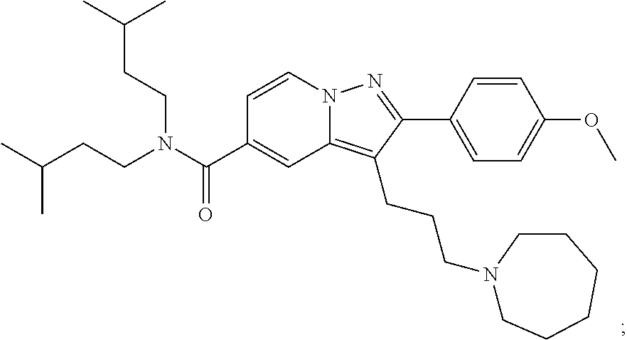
N12C(=C(CCCN3CCCCCC3)C(C3=CC=C(OC)C=C3)=N1)C=C(C(N(CCC(C)C)CCC(C)C)=O)C=C2
